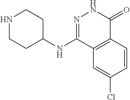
N(C1=NNC(=O)C2=C1C=C(Cl)C=C2)C1CCNCC1
